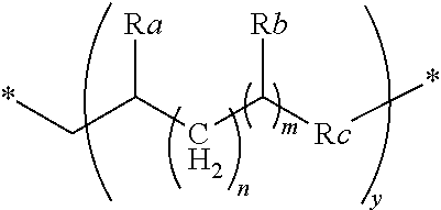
C(C(CC([Rc]*)[Rb])[Ra])*
